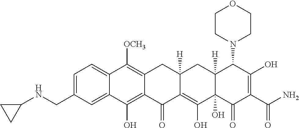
C1(=O)C2=C(O)C3(O)C([H])(CC2([H])CC2=C([OCH3])C4=CC=C(CNC5CC5)C=C4C(O)=C12)C(N1CCOCC1)C(O)=C(C(N)=O)C3=O
